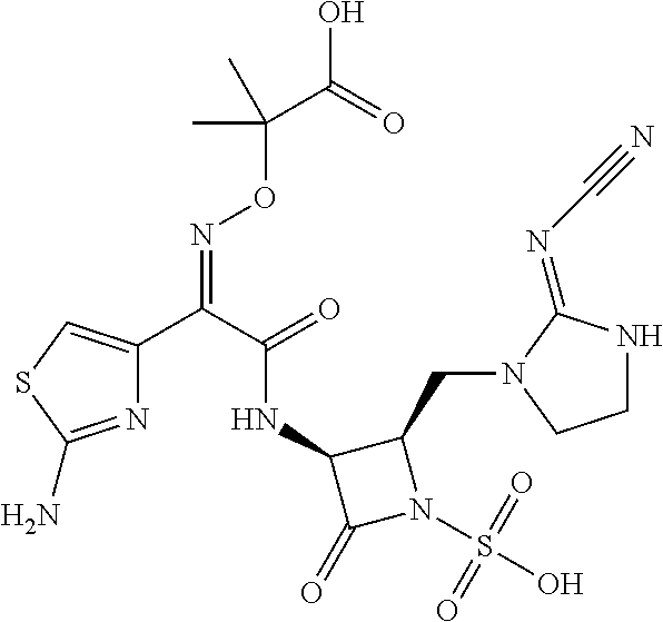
C1(=O)N(S(O)(=O)=O)C(CN2CCNC2=NC#N)C1NC(C(C1=CSC(N)=N1)=NOC(C(=O)O)(C)C)=O
